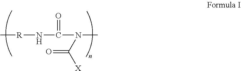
C[R]NC(N(C)C([X])=O)=O
